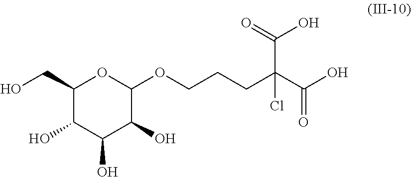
C1(CO)C(O)C(O)C(O)C(OCCCC(C(O)=O)(C(=O)O)Cl)O1
